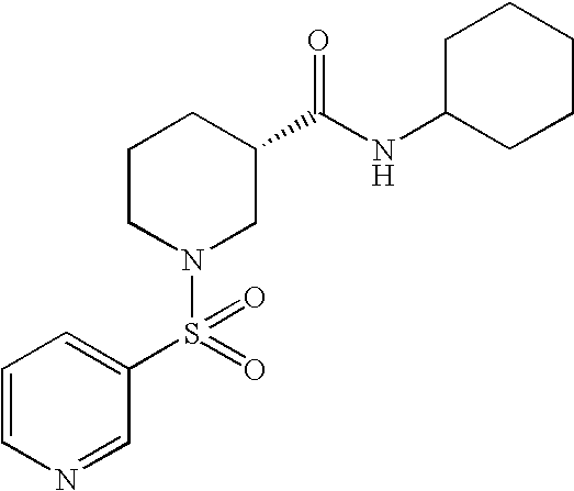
C1=CN=CC(S(N2CC(C(NC3CCCCC3)=O)CCC2)(=O)=O)=C1
